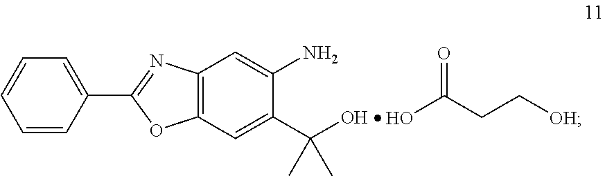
C1=CC(C2=NC3=C(O2)C=C(C(O)(C)C)C(N)=C3)=CC=C1.OC(CC[OH])=O
